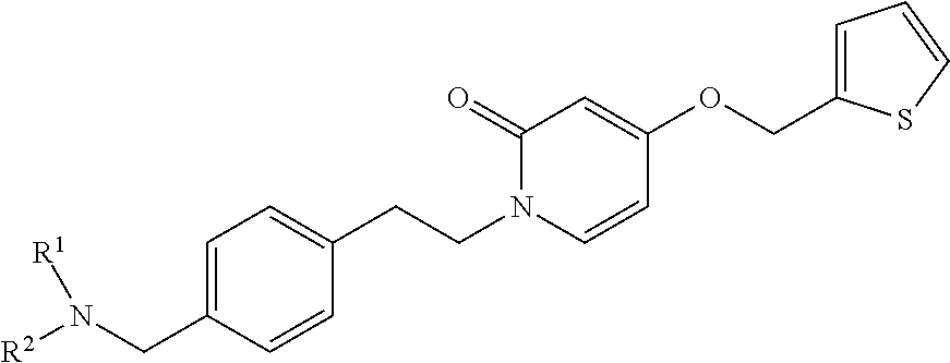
C1=C(CN([R2])[R1])C=CC(CCN2C=CC(OCC3=CC=CS3)=CC2=O)=C1
